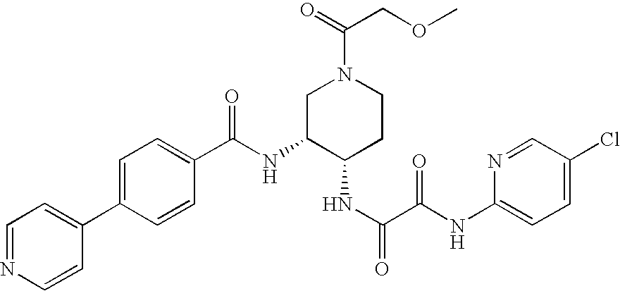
C1(C(NC2C(NC(=O)C(NC3=CC=C(Cl)C=N3)=O)CCN(C(=O)COC)C2)=O)=CC=C(C2=CC=NC=C2)C=C1
